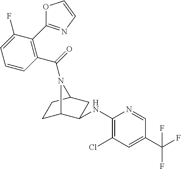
C1C2C(NC3=C(Cl)C=C(C(F)(F)F)C=N3)CC(C1)N2C(=O)C1=C(C2=NC=CO2)C(F)=CC=C1
